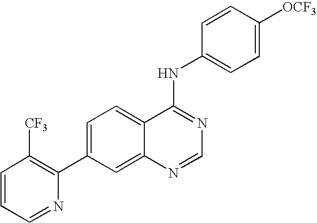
C1=CC=NC(C2=CC=C3C(=C2)N=CN=C3NC2=CC=C([OCF3])C=C2)=C1[CF3]
